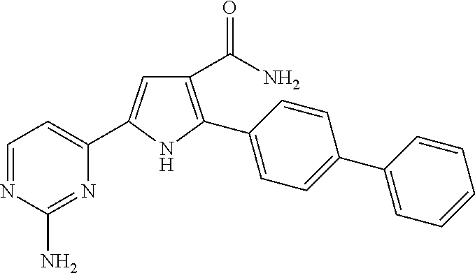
C1(C(=O)N)=C(C2=CC=C(C3=CC=CC=C3)C=C2)NC(C2=CC=NC(N)=N2)=C1
